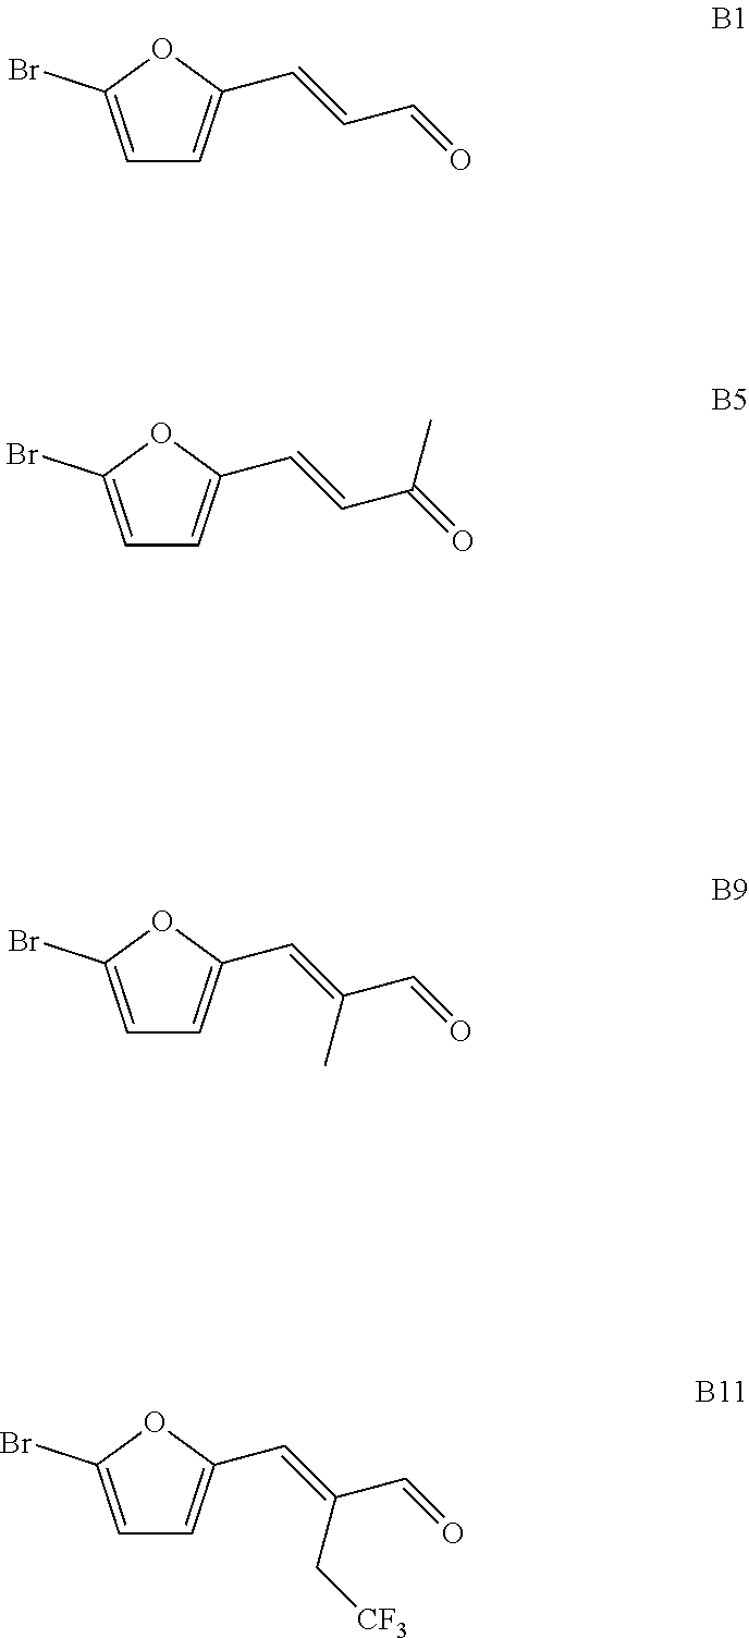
C1=C(Br)OC(C=CC=O)=C1.C1=C(Br)OC(C=CC(=O)C)=C1.C1=C(Br)OC(C=C(C=O)C)=C1.C1=C(Br)OC(C=C(C=O)C[CF3])=C1
